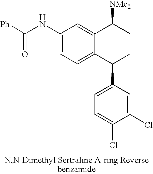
C1(NC([Ph])=O)=CC=C2C(=C1)C([NMe2])CCC2C1=CC=C(Cl)C(Cl)=C1
